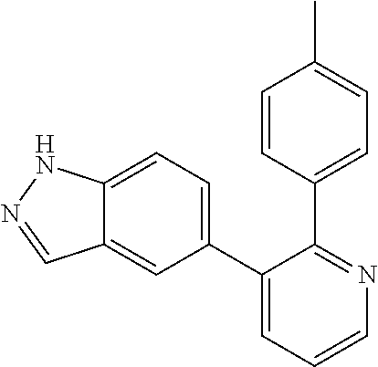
C12=CC=C(C3=CC=CN=C3C3=CC=C(C)C=C3)C=C1C=NN2
